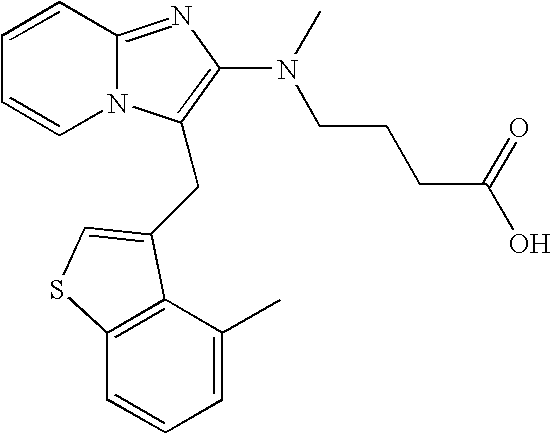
C1=CC2=NC(N(CCCC(O)=O)C)=C(CC3=CSC4=C3C(C)=CC=C4)N2C=C1
